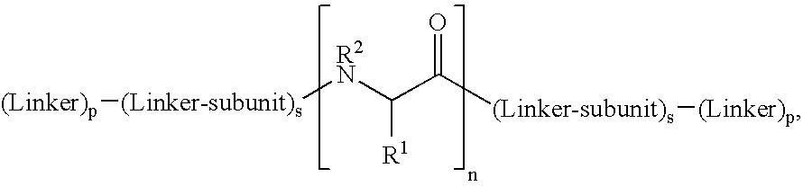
[R2N](C([R1])C([(Linker-subunit)s][(Linker)p])=O)[(Linker-subunit)s][(Linker)p]
